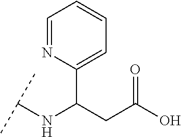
C1(C(CC(O)=O)NC(C)C)=CC=CC=N1
